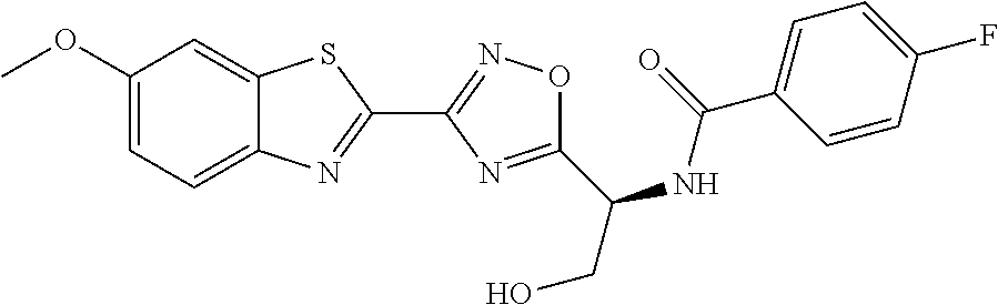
C1(OC)=CC=C2C(=C1)SC(C1=NOC(C(NC(=O)C3=CC=C(F)C=C3)CO)=N1)=N2
